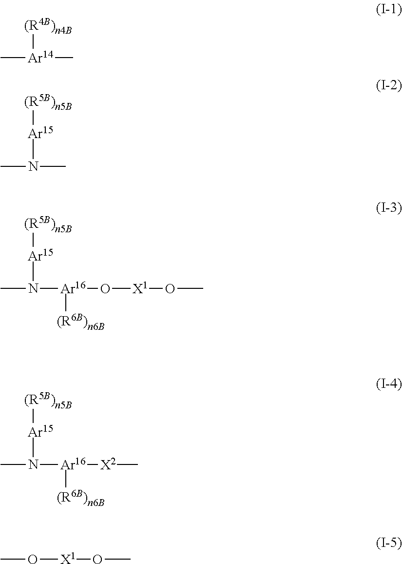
C[Ar14](C)[(R4B)n4B].CN(C)[Ar15][(R5B)n5B].CN([Ar16](O[X1]OC)[(R6B)n6B])[Ar15][(R5B)n5B].CN([Ar16]([X2]C)[(R6B)n6B])[Ar15][(R5B)n5B].CO[X1]OC
